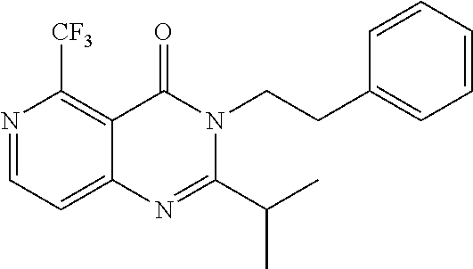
N1=CC=C2C(=C1[CF3])C(=O)N(CCC1=CC=CC=C1)C(C(C)C)=N2
